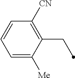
C1(CC)=C([CN])C=CC=C1[Me]
